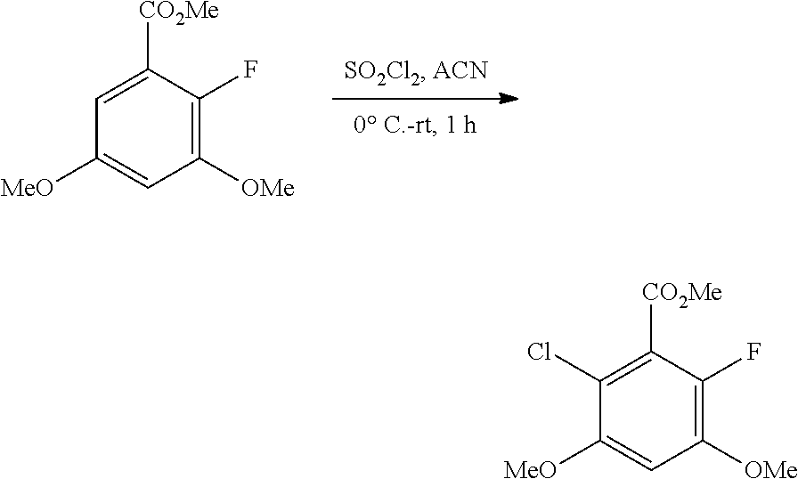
C1([MeO])=CC([OMe])=C(F)C([CO2Me])=C1.C1([MeO])=CC([OMe])=C(F)C([CO2Me])=C1Cl
